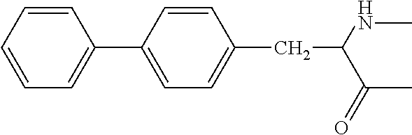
C1=CC=CC=C1C1=CC=C(CC(C(C)=O)NC)C=C1
